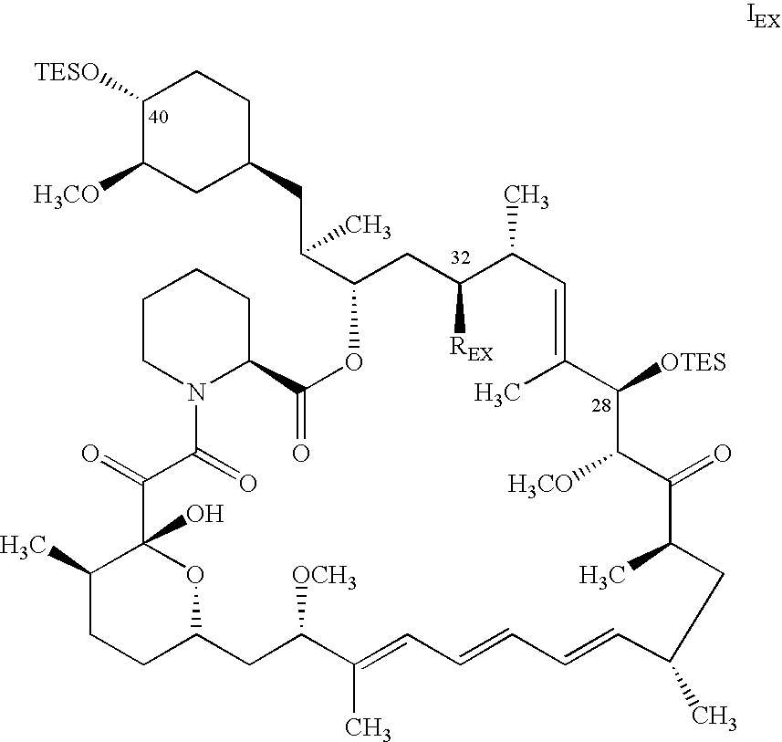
C1([TESO])C([H3CO])CC(CC(C2CC([REX])C(C)C=C(C)C([OTES])C([H3CO])C(=O)C(C)CC(C)C=CC=CC=C(C)C([OCH3])CC3CCC(C)C(O)(C(=O)C(=O)N4C(C(=O)O2)CCCC4)O3)C)CC1
